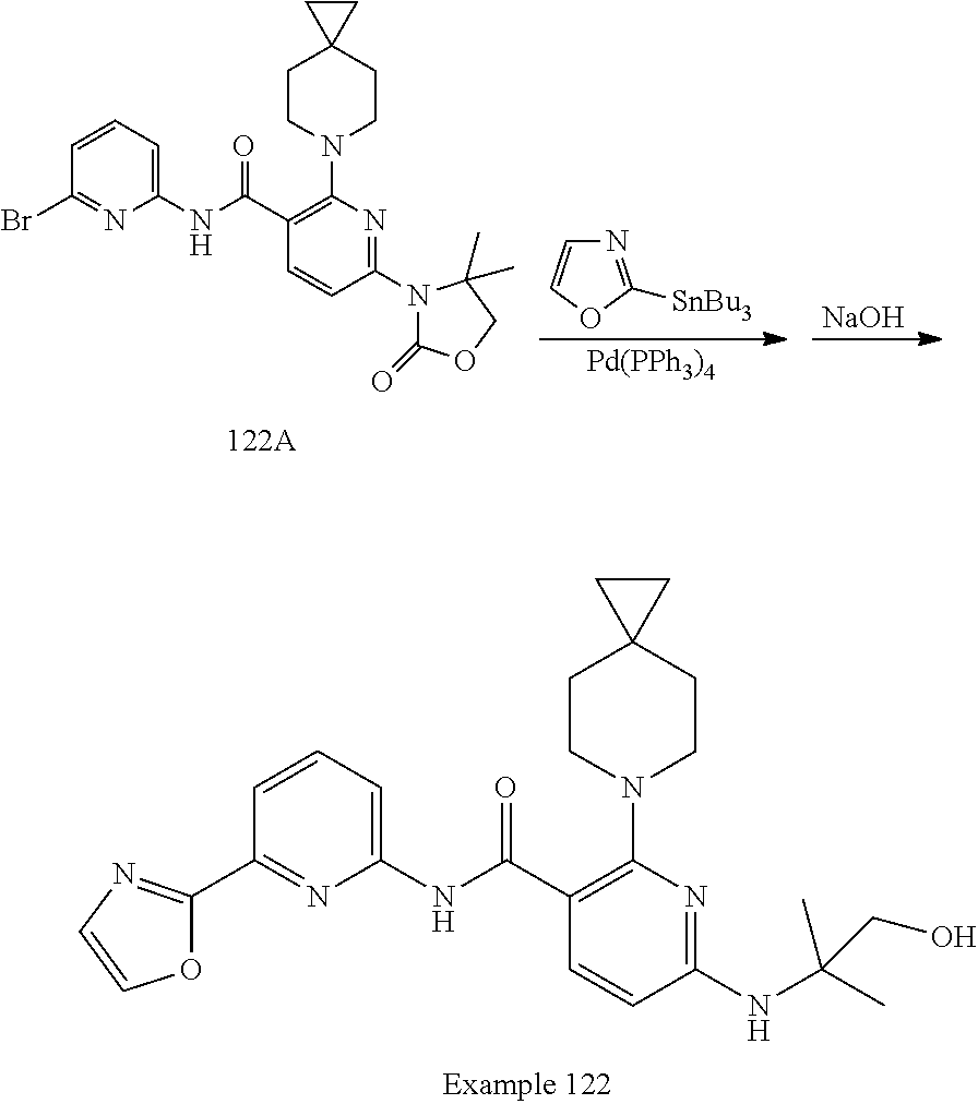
[NaOH].N(C(C1=C(N2CCC3(CC2)CC3)N=C(N2C(=O)OCC2(C)C)C=C1)=O)C1=CC=CC(Br)=N1.[Pd(PPh3)4].N1=C([SnBu3])OC=C1.O1C(C2=NC(NC(C3=C(N4CCC5(CC4)CC5)N=C(NC(C)(C)CO)C=C3)=O)=CC=C2)=NC=C1
